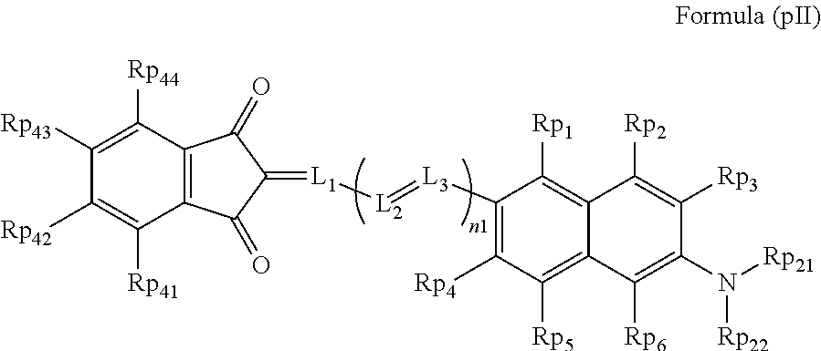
C1(=[L1][L2]=[L3]C2=C([Rp4])C([Rp5])=C3C(=C2[Rp1])C([Rp2])=C([Rp3])C(N([Rp21])[Rp22])=C3[Rp6])C(=O)C2=C(C1=O)C([Rp41])=C([Rp42])C([Rp43])=C2[Rp44]
